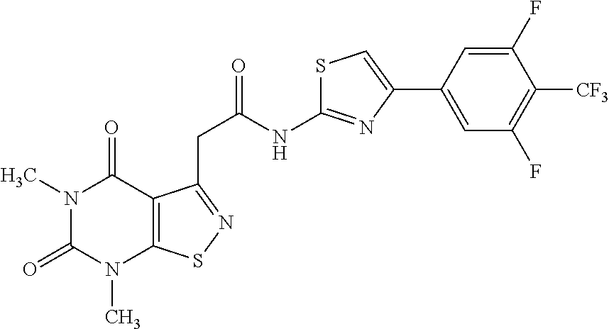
N1(C)C(=O)N(C)C2=C(C1=O)C(CC(=O)NC1=NC(C3=CC(F)=C([CF3])C(F)=C3)=CS1)=NS2
